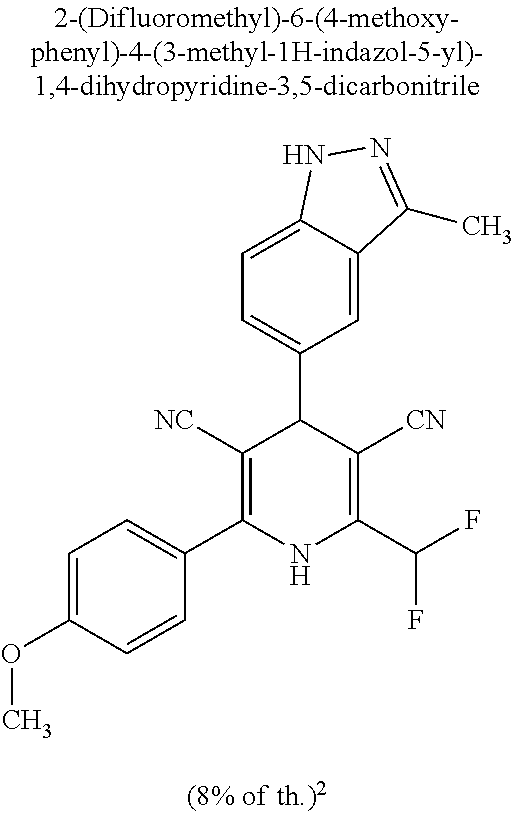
C1=C2C(=CC=C1C1C([NC])=C(C3=CC=C(OC)C=C3)NC(C(F)F)=C1[CN])NN=C2C
